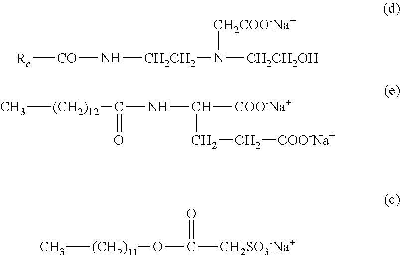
[Rc][CO]N[CH2CH2]N([CH2CH2OH])[CH2COO-Na+].C[(CH2)11]OC([CH2SO3-Na+])=O.C[(CH2)12]C(NC([COO-Na+])CC[COO-Na+])=O
